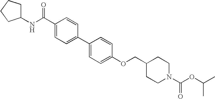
C(C1=CC=C(C2=CC=C(OCC3CCN(C(OC(C)C)=O)CC3)C=C2)C=C1)(NC1CCCC1)=O
